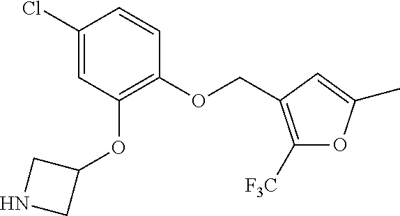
C1(OCC2=C([F3C])OC(C)=C2)=C(OC2CNC2)C=C(Cl)C=C1
